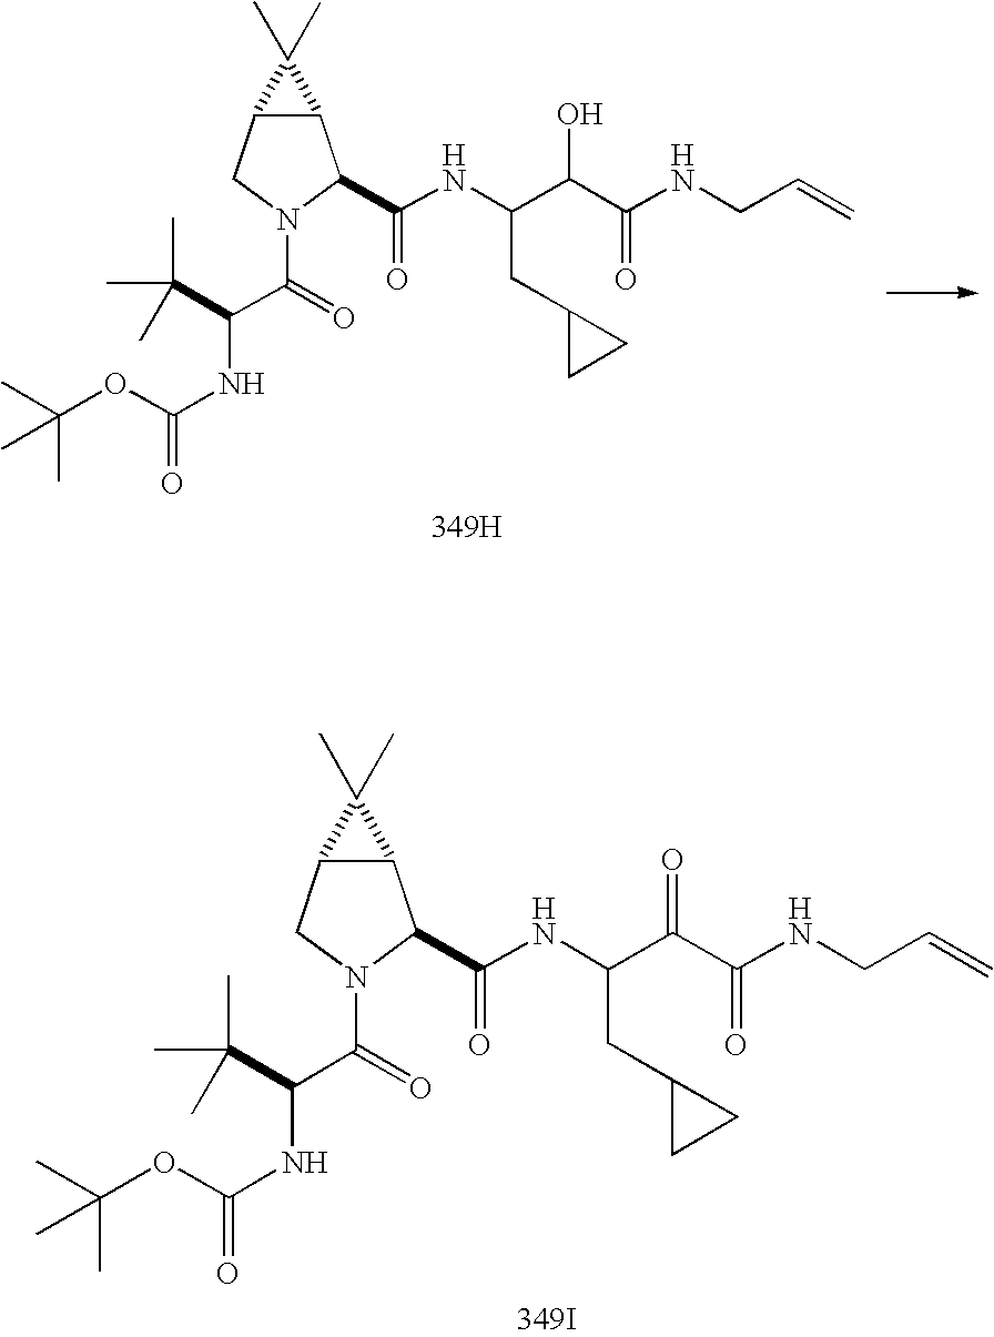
[349H].CC(C)(C)OC(NC(C(=O)N1C(C(=O)NC(C(C(NCC=C)=O)O)CC2CC2)C2C(C1)C2(C)C)C(C)(C)C)=O.[349I].CC(C)(C)OC(NC(C(C)(C)C)C(=O)N1C(C(=O)NC(C(C(NCC=C)=O)=O)CC2CC2)C2C(C1)C2(C)C)=O
